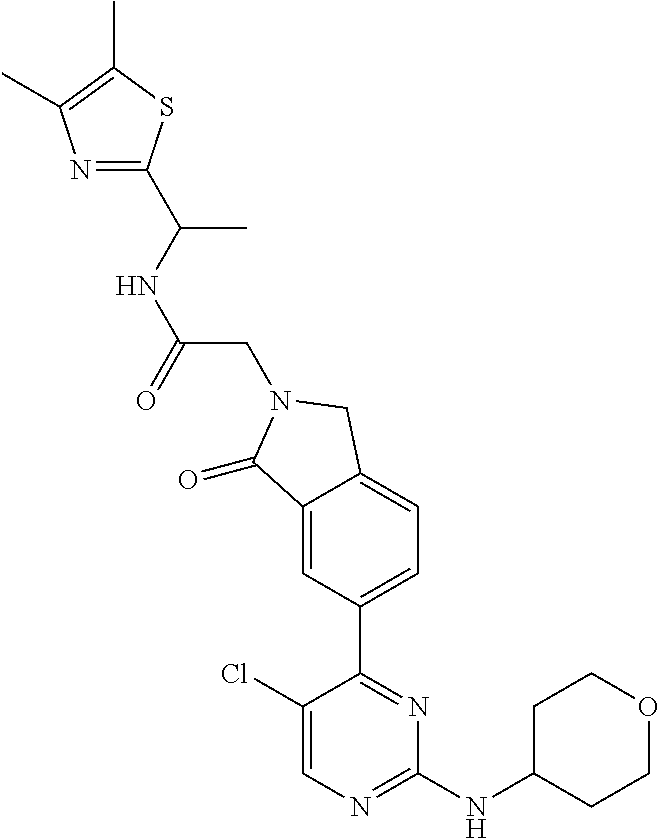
C1(Cl)=CN=C(NC2CCOCC2)N=C1C1=CC=C2C(=C1)C(=O)N(CC(NC(C)C1=NC(C)=C(C)S1)=O)C2
